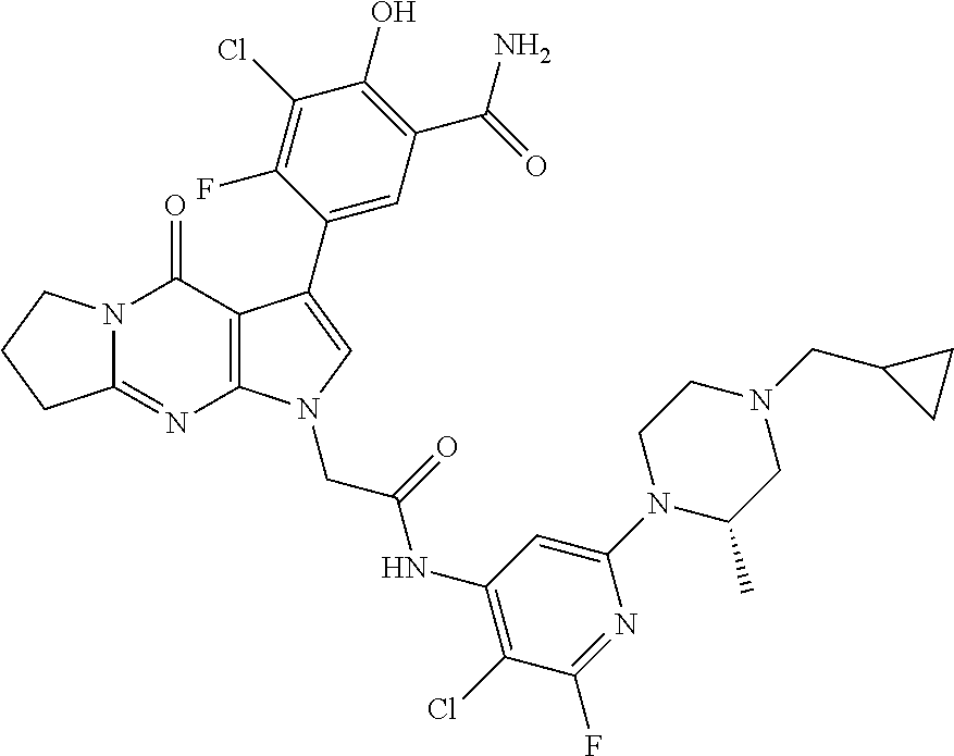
C12=NC3=C(C(=O)N1CCC2)C(C1=CC(C(N)=O)=C(O)C(Cl)=C1F)=CN3CC(NC1=C(Cl)C(F)=NC(N2C(C)CN(CC3CC3)CC2)=C1)=O
